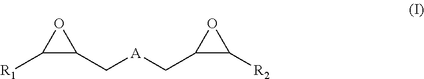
C1([R1])C(C[A]CC2C([R2])O2)O1
